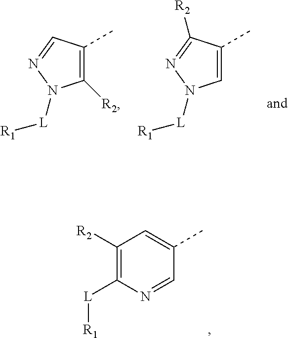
C1([R2])=C(C)C=NN1[L][R1].C1=C(C)C([R2])=NN1[L][R1].C1([R2])=C([L][R1])N=CC(C)=C1
